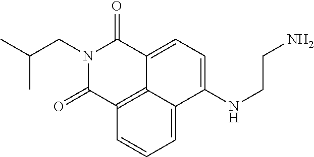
C1(=O)N(CC(C)C)C(=O)C2=C3C1=CC=C(NCCN)C3=CC=C2
